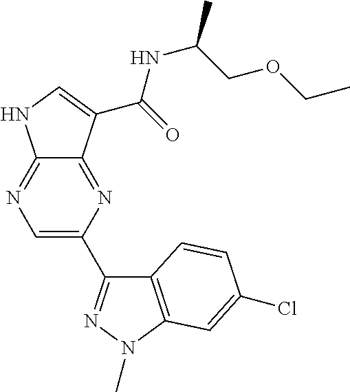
C12=NC=C(C3=NN(C)C4=C3C=CC(Cl)=C4)N=C1C(C(=O)NC(COCC)C)=CN2
